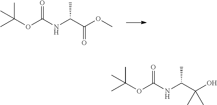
O(C(NC(C(OC)=O)C)=O)C(C)(C)C.O(C(NC(C(O)(C)C)C)=O)C(C)(C)C
